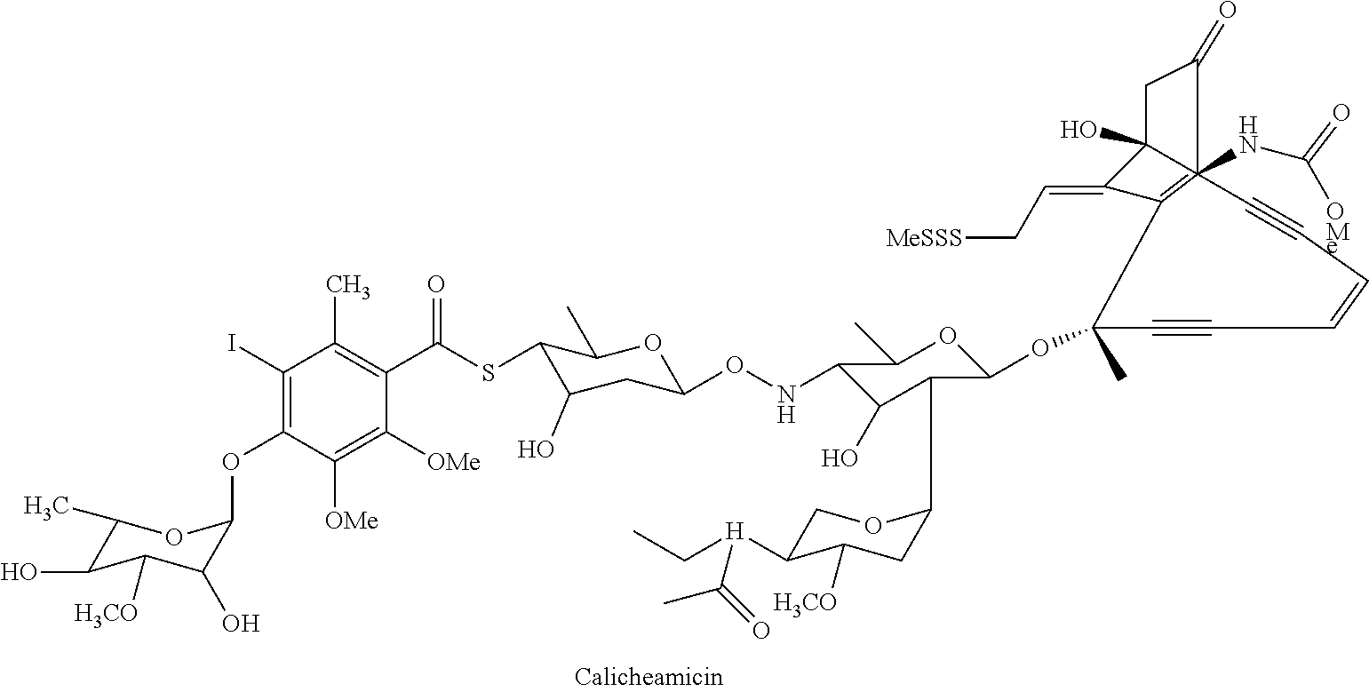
C1(C)C(O)C([H3CO])C(O)C(OC2=C(I)C(C)=C(C(SC3C(O)CC(ONC4C(O)C(C5CC([H3CO])C([H](CC)C(=O)C)CO5)C(OC5(C)C#CC=CC#CC67(NC([OMe])=O)=C5C(=CC[MeSSS])C6(O)CC7=O)OC4C)OC3C)=O)C([OMe])=C2[OMe])O1
